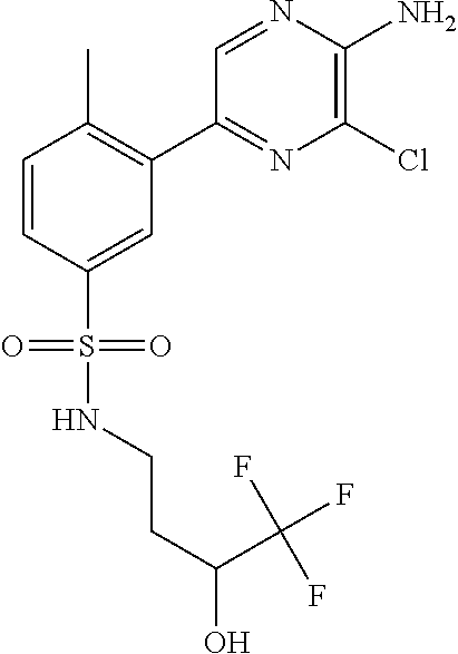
C1(C2=C(C)C=CC(S(NCCC(O)C(F)(F)F)(=O)=O)=C2)=NC(Cl)=C(N)N=C1
